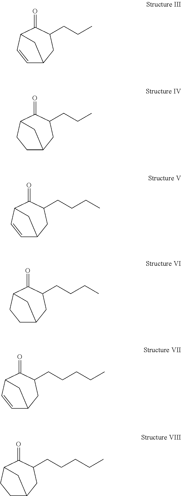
C1=CC2C(=O)C(CCC)CC1C2.C1C2CC(CCC)C(=O)C(C1)C2.C1=CC2C(=O)C(CCCC)CC1C2.C1C2CC(CCCC)C(=O)C(C1)C2.C1=CC2C(=O)C(CCCCC)CC1C2.C1C2CC(CCCCC)C(=O)C(C1)C2
